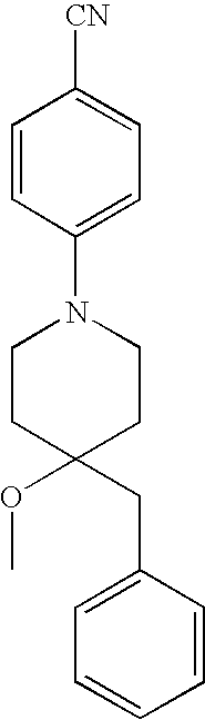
C1=CC(N2CCC(OC)(CC3=CC=CC=C3)CC2)=CC=C1[CN]
